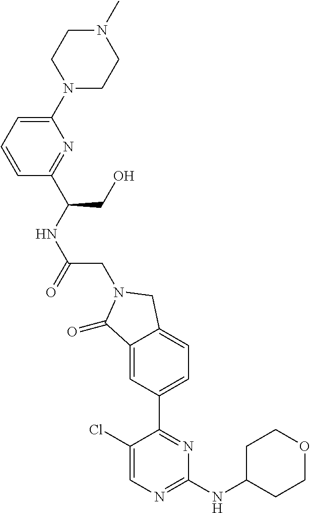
C1(=O)C2=CC(C3=NC(NC4CCOCC4)=NC=C3Cl)=CC=C2CN1CC(NC(CO)C1=NC(N2CCN(C)CC2)=CC=C1)=O
